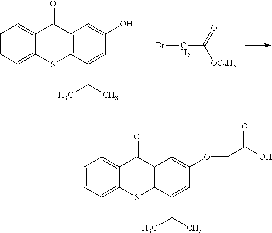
C1=CC=C2C(=C1)C(=O)C1=C(S2)C(C(C)C)=CC(O)=C1.BrCC([OC2H5])=O.C1=CC=C2C(=C1)C(=O)C1=C(S2)C(C(C)C)=CC(OCC(O)=O)=C1
